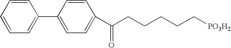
C1=CC=CC=C1C1=CC=C(C(CCCCC[PO3H2])=O)C=C1
